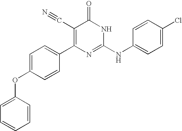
C1=CC(C2=C(C#N)C(=O)NC(NC3=CC=C(Cl)C=C3)=N2)=CC=C1OC1=CC=CC=C1
